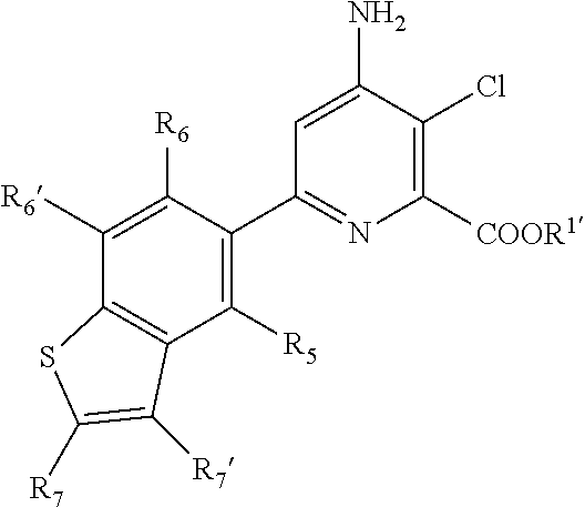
C1([R5])=C(C2=NC([COOR1])=C(Cl)C(N)=C2)C([R6])=C([R6])C2=C1C([R7])=C([R7])S2
